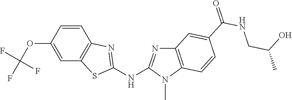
O(C1=CC2=C(C=C1)N=C(NC1=NC3=C(N1C)C=CC(C(NCC(C)O)=O)=C3)S2)C(F)(F)F
